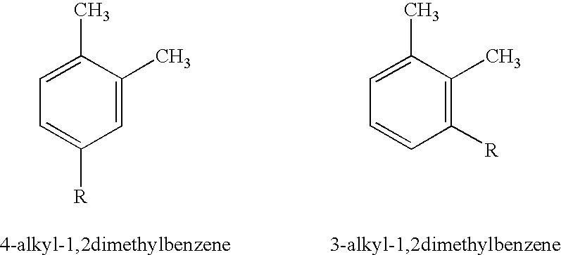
C1=C(C)C(C)=CC=C1[R].C1([R])=C(C)C(C)=CC=C1
